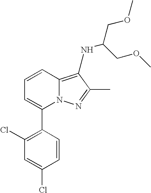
C1=CC2=C(C)C(C)=NN2C(C2=C(Cl)C=C(Cl)C=C2)=C1.NC(COC)COC
